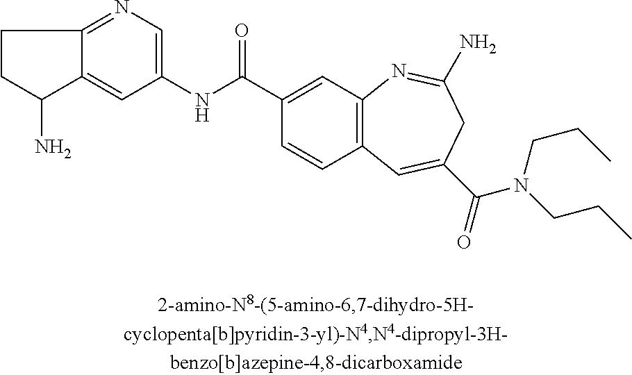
C12=CC(NC(C3=CC4=C(C=C3)C=C(C(=O)N(CCC)CCC)CC(N)=N4)=O)=CN=C1CCC2N
